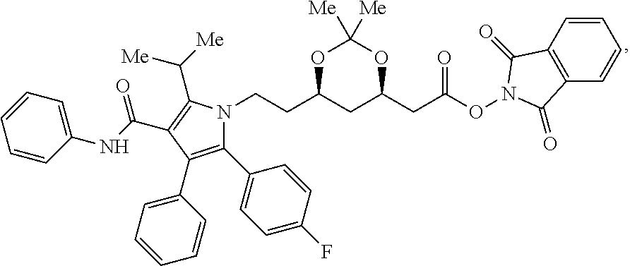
O1C(CCN2C(C3=CC=C(F)C=C3)=C(C3=CC=CC=C3)C(C(NC3=CC=CC=C3)=O)=C2C([Me])[Me])CC(CC(=O)ON2C(=O)C3=C(C=CC=C3)C2=O)OC1([Me])[Me]
